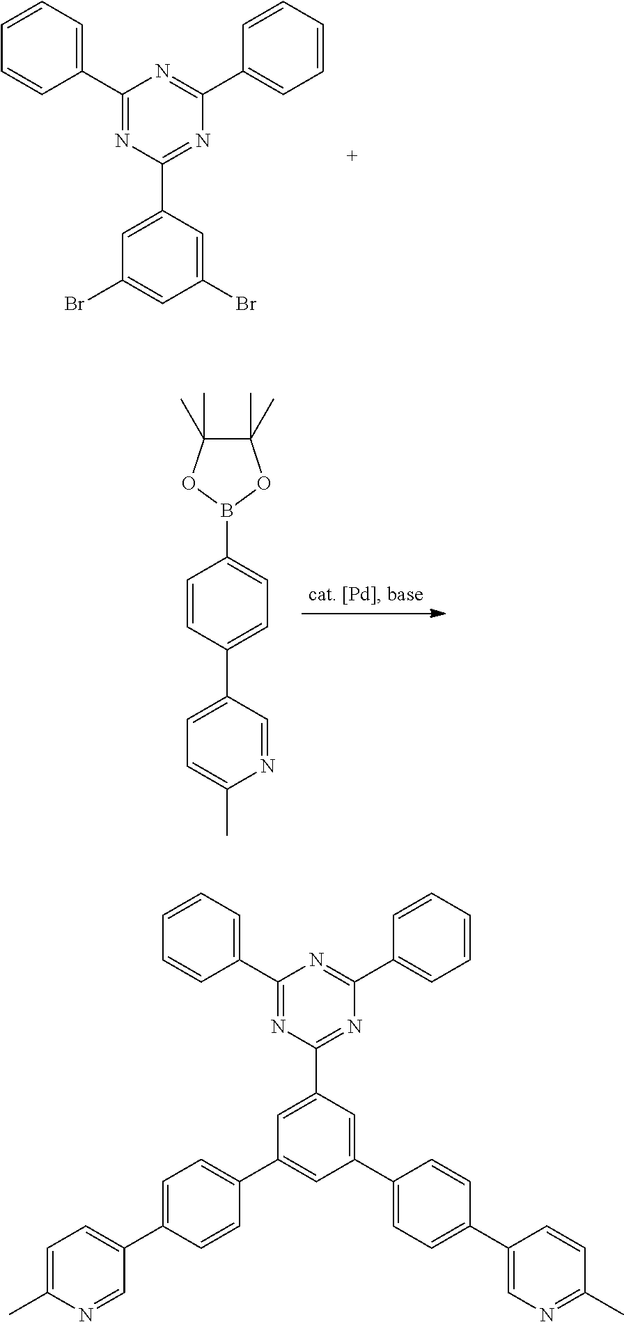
C1(C2=CC=CC=C2)=NC(C2=CC(Br)=CC(Br)=C2)=NC(C2=CC=CC=C2)=N1.C1=CC(C2=CC=C(C)N=C2)=CC=C1B1OC(C)(C)C(C)(C)O1.C1(C2=CC=CC=C2)=NC(C2=CC(C3=CC=C(C4=CC=C(C)N=C4)C=C3)=CC(C3=CC=C(C4=CN=C(C)C=C4)C=C3)=C2)=NC(C2=CC=CC=C2)=N1
